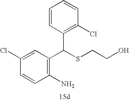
C1=CC(Cl)=CC(C(SCCO)C2=C(Cl)C=CC=C2)=C1N
